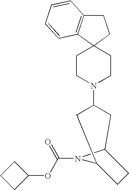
C1C2=C(C3(C1)CCN(C1CC4N(C(OC5CCC5)=O)C(C1)CC4)CC3)C=CC=C2
